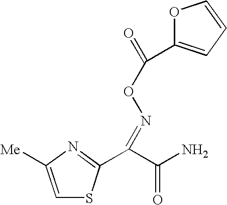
C1=C([Me])N=C(C(C(N)=O)=NOC(=O)C2=CC=CO2)S1
